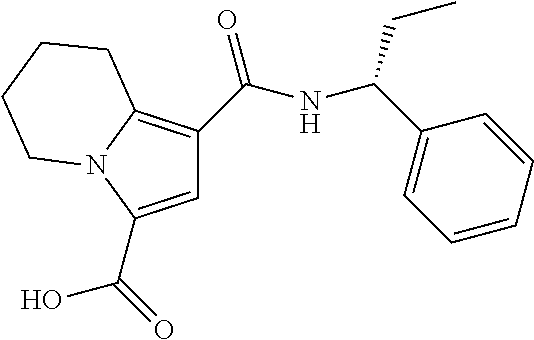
C1=C(C(O)=O)N2C(=C1C(NC(C1=CC=CC=C1)CC)=O)CCCC2
